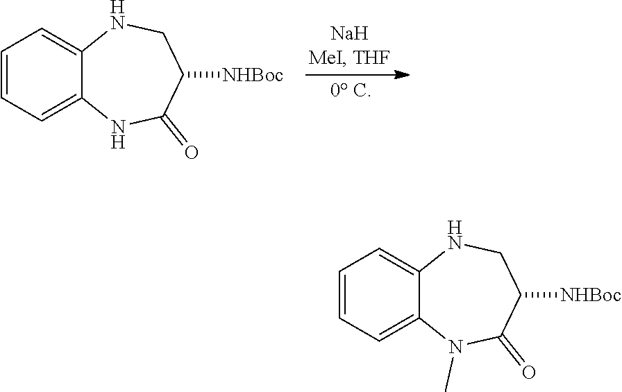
C1=CC=C2C(=C1)NCC([NHBoc])C(=O)N2.C1=CC=C2C(=C1)NCC([NHBoc])C(=O)N2C
